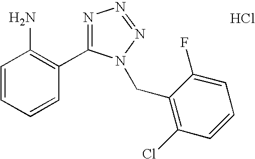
C1=CC=CC(C2=NN=NN2CC2=C(Cl)C=CC=C2F)=C1N.Cl
